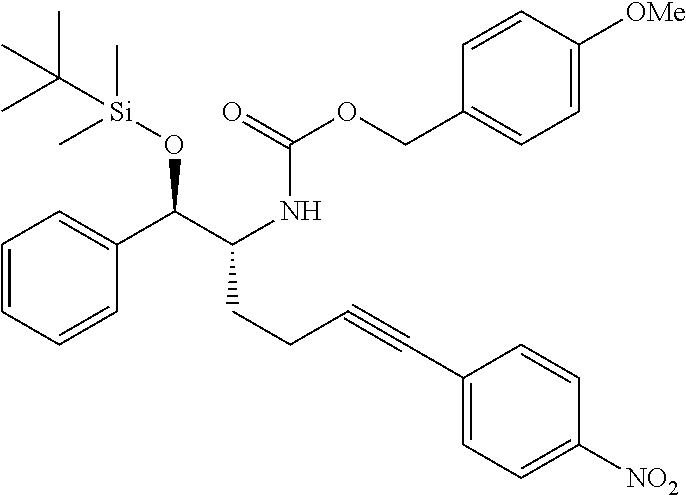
N(C(C(C1=CC=CC=C1)O[Si](C)(C)C(C)(C)C)CCC#CC1=CC=C([NO2])C=C1)C(OCC1=CC=C([OMe])C=C1)=O
